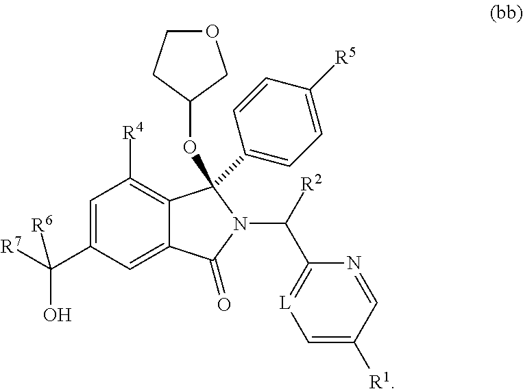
C1(C([R7])(O)[R6])=CC([R4])=C2C(=C1)C(=O)N(C(C1=[L]C=C([R1])C=N1)[R2])C2(C1=CC=C([R5])C=C1)OC1COCC1
